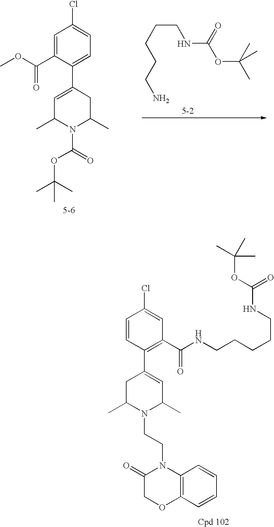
C(N1C(C)C=C(C2=C(C(NCCCCCNC(=O)OC(C)(C)C)=O)C=C(Cl)C=C2)CC1C)CN1C(=O)COC2=C1C=CC=C2.C1=C(C2=CC=C(Cl)C=C2C(OC)=O)CC(C)N(C(=O)OC(C)(C)C)C1C.C(CCCCN)NC(OC(C)(C)C)=O
